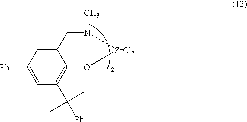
C12=CC([Ph])=CC(C([Ph])(C)C)=C1O[ZrCl2]N(C)=C2
